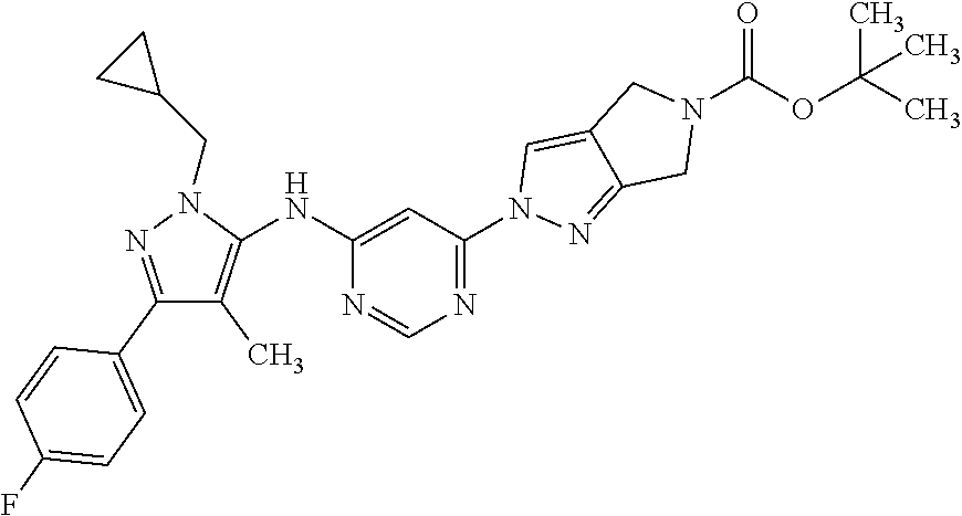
N1=CN=C(N2N=C3C(=C2)CN(C(OC(C)(C)C)=O)C3)C=C1NC1=C(C)C(C2=CC=C(F)C=C2)=NN1CC1CC1
